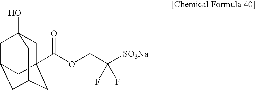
[SO3Na]C(COC(=O)C12CC3(O)CC(CC(C1)C3)C2)(F)F
